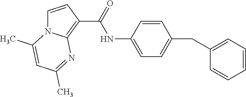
C(C1=CC=C(NC(=O)C2=C3N(C=C2)C(C)=CC(C)=N3)C=C1)C1=CC=CC=C1
